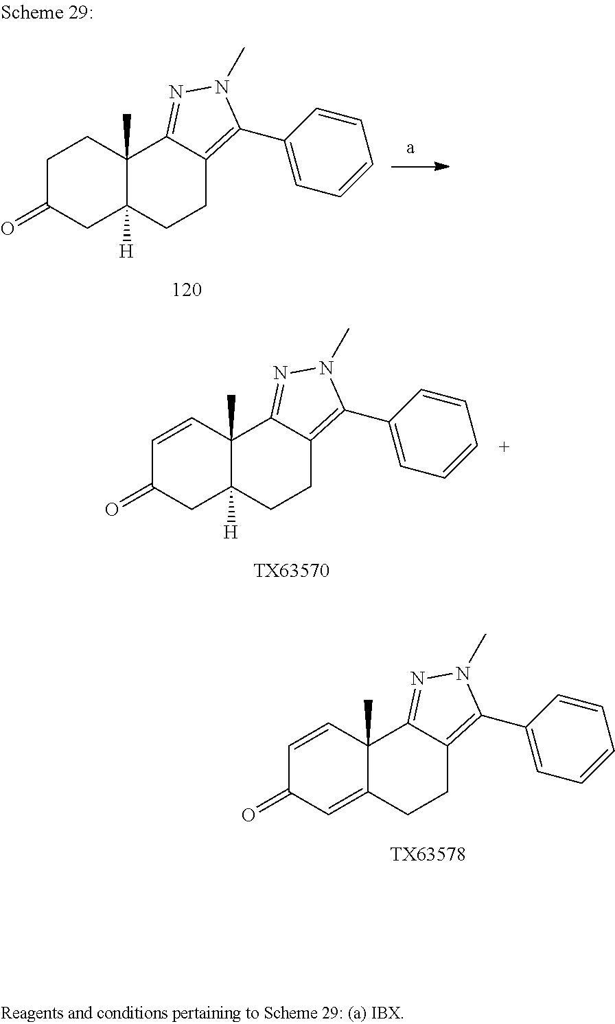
C1C(=O)CC2([H])C(C)(C1)C1=NN(C)C(C3=CC=CC=C3)=C1CC2.C1=CC2(C)C(=CC1=O)CCC1=C(C3=CC=CC=C3)N(C)N=C21.[TX63578].C1=CC2(C)C([H])(CC1=O)CCC1=C(C3=CC=CC=C3)N(C)N=C21.[TX63570]
